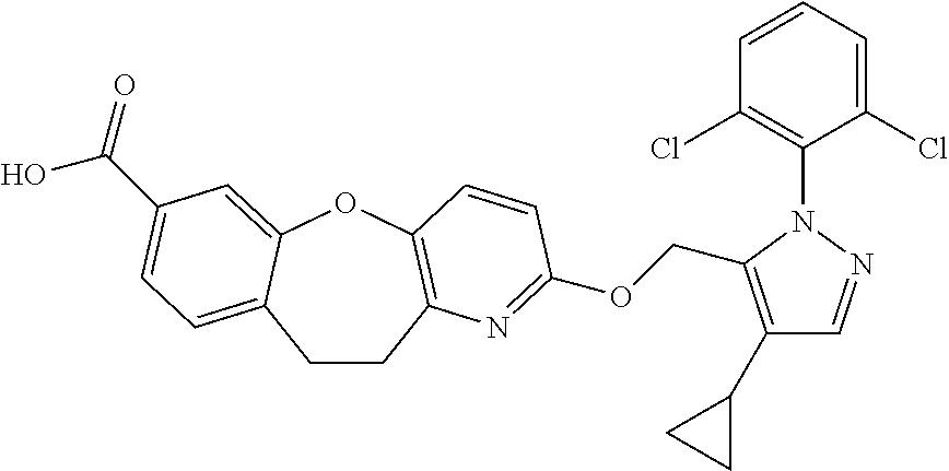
C1CC2=C(OC3=CC(C(O)=O)=CC=C13)C=CC(OCC1=C(C3CC3)C=NN1C1=C(Cl)C=CC=C1Cl)=N2
